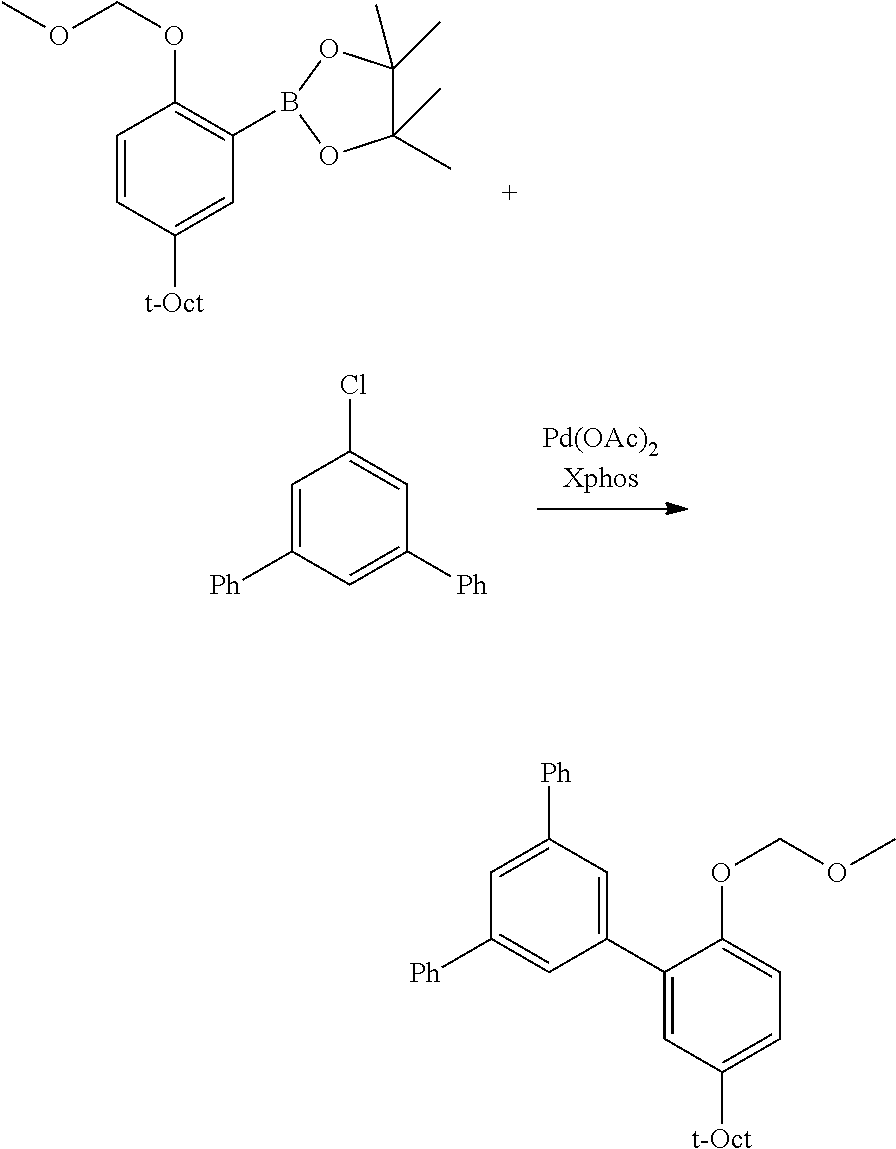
C1=CC([t-Oct])=CC(B2OC(C)(C)C(C)(C)O2)=C1OCOC.C1=C([Ph])C=C([Ph])C=C1Cl.C1=C([Ph])C=C(C2=CC([t-Oct])=CC=C2OCOC)C=C1[Ph]
